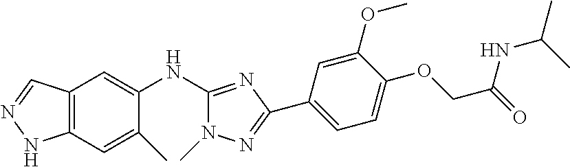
C12=C(C=C(C)C(NC3=NC(C4=CC=C(OCC(=O)NC(C)C)C(OC)=C4)=NN3C)=C1)NN=C2
